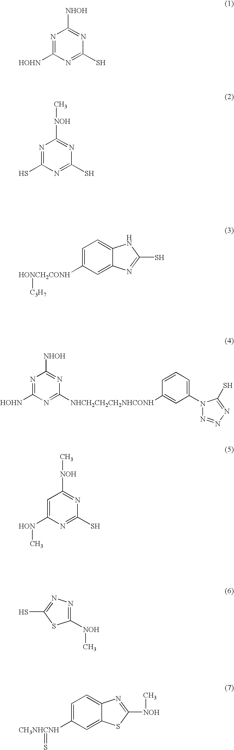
N1=C([HOHN])N=C(S)N=C1[NHOH].N1=C(S)N=C(S)N=C1[NOH]C.C1=C([HONCH2CONH][C3H7])C=C2C(=C1)NC(S)=N2.N1=C([HOHN])N=C([NHCH2CH2CH2NHCONH]C2=CC(N3N=NN=C3S)=CC=C2)N=C1[NHOH].C1=C([HON]C)N=C(S)N=C1[NOH]C.C1([NOH]C)=NN=C(S)S1.C1=C([CH3NHCNH]=S)C=C2C(=C1)N=C([NOH]C)S2
